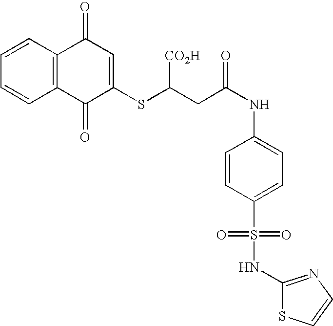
C1=CC2=C(C=C1)C(=O)C(SC(CC(NC1=CC=C(S(=O)(=O)NC3=NC=CS3)C=C1)=O)[CO2H])=CC2=O
